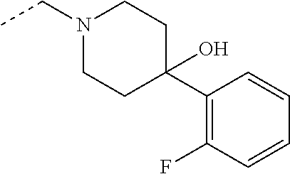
C1(C2(O)CCN(CC)CC2)=C(F)C=CC=C1
